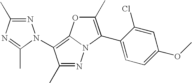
N1=C(C)N=C(C)N1C1=C2N(N=C1C)C(C1=CC=C(OC)C=C1Cl)=C(C)O2
